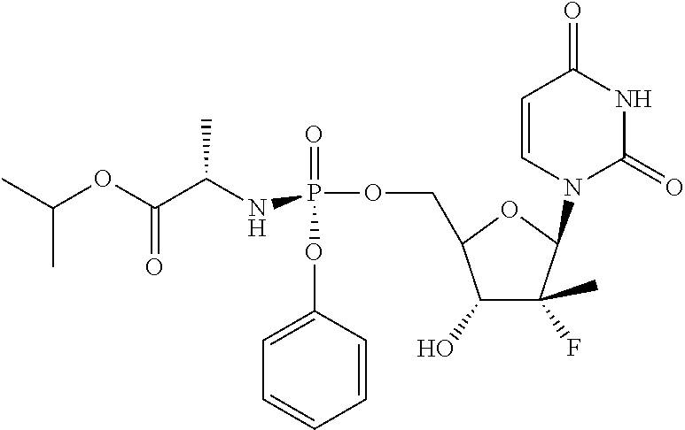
C1=CN(C2C(F)(C)C(O)C(COP(=O)(OC3=CC=CC=C3)NC(C(OC(C)C)=O)C)O2)C(=O)NC1=O
